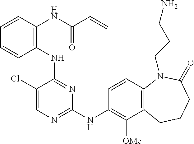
N(C1=NC(NC2=C([OMe])C3=C(C=C2)N(CCCN)C(=O)CCC3)=NC=C1Cl)C1=C(NC(C=C)=O)C=CC=C1
